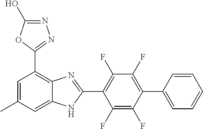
C1(F)=C(F)C(C2=CC=CC=C2)=C(F)C(F)=C1C1=NC2=C(C3=NN=C(O)O3)C=C(C)C=C2N1
